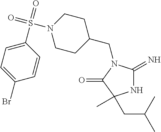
C1(CN2C(=N)NC(C)(CC(C)C)C2=O)CCN(S(=O)(=O)C2=CC=C(Br)C=C2)CC1
